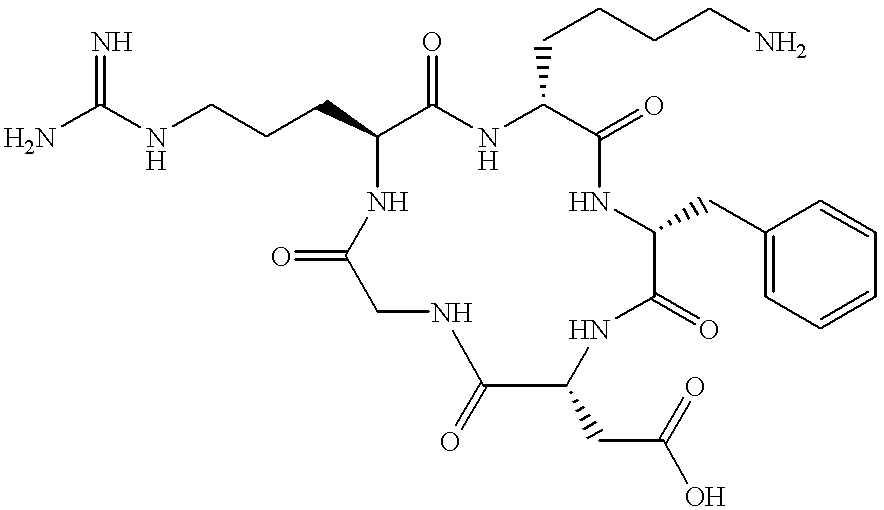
NC(NCCCC1C(=O)NC(CCCCN)C(=O)NC(CC2=CC=CC=C2)C(=O)NC(CC(O)=O)C(=O)NCC(=O)N1)=N
